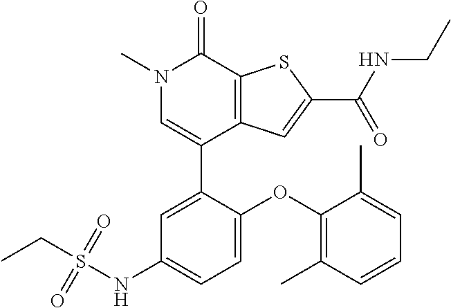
C1(C2=CC(NS(CC)(=O)=O)=CC=C2OC2=C(C)C=CC=C2C)=CN(C)C(=O)C2=C1C=C(C(NCC)=O)S2
